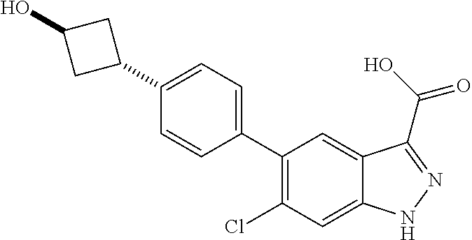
C1(C2CC(O)C2)=CC=C(C2=C(Cl)C=C3C(=C2)C(C(O)=O)=NN3)C=C1
